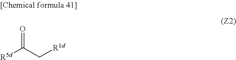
[R5d]C(C[R1d])=O
